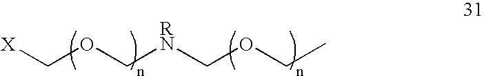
[X]COC[RN]COCC
